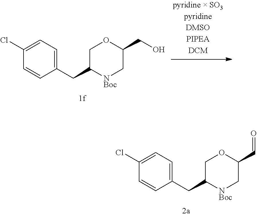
C1(Cl)=CC=C(CC2COC(C=O)C[NBoc]2)C=C1.C1(Cl)=CC=C(CC2COC(CO)C[NBoc]2)C=C1
